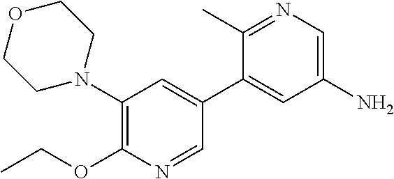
C1=NC(OCC)=C(N2CCOCC2)C=C1C1=CC(N)=CN=C1C
